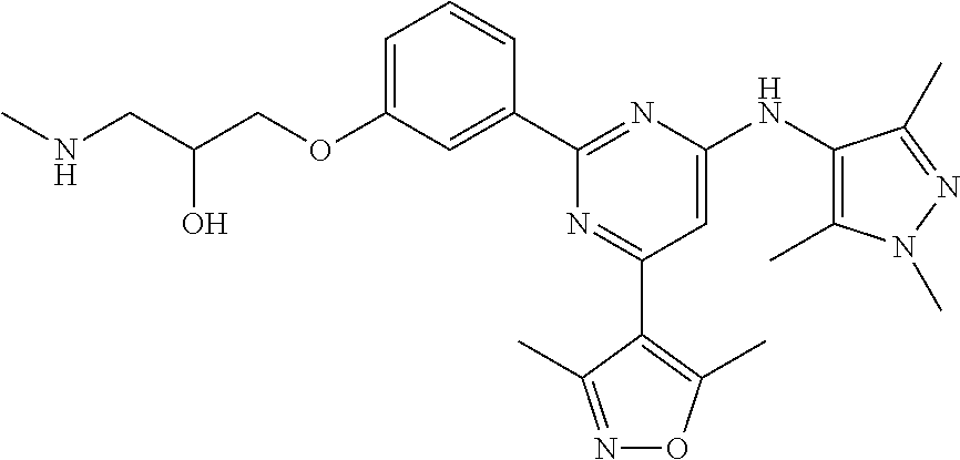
C1=C(OCC(CNC)O)C=C(C2=NC(NC3=C(C)N(C)N=C3C)=CC(C3=C(C)ON=C3C)=N2)C=C1
